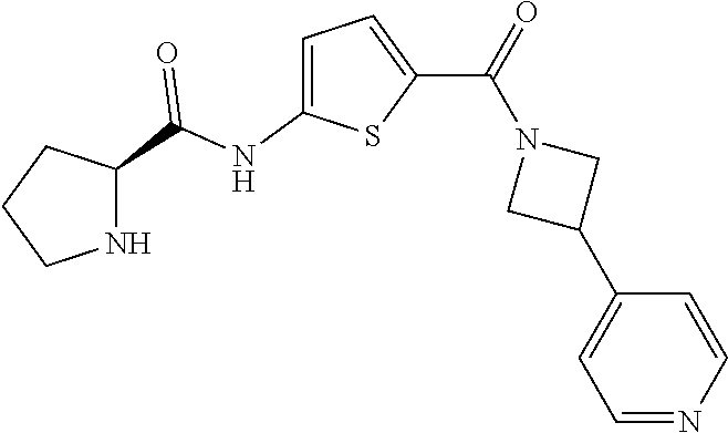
C1CNC(C(NC2=CC=C(C(=O)N3CC(C4=CC=NC=C4)C3)S2)=O)C1
